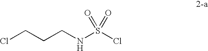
ClCCCNS(Cl)(=O)=O
